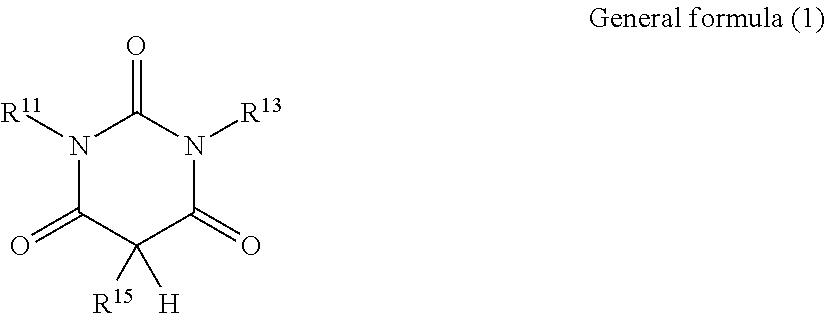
N1([R11])C(=O)C([R15])([H])C(=O)N([R13])C1=O
